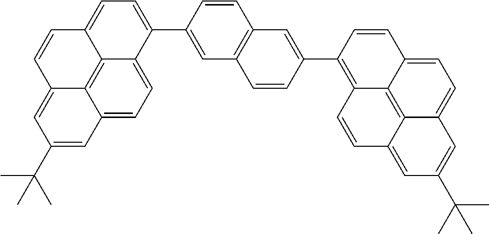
C1(C2=CC=C3C4=C5C(=CC=C24)C=C(C(C)(C)C)C=C5C=C3)=CC2=C(C=C1)C=C(C1=C3C4=C5C(=CC=C4C=C1)C=C(C(C)(C)C)C=C5C=C3)C=C2
